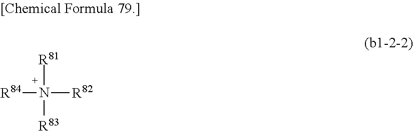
[R84]N([R82])([R83])[R81]
